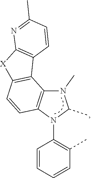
C1=CC=CC(C)=C1N1C(C)N(C)C2=C1C=CC1=C2C2=C([X]1)N=C(C)C=C2
